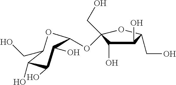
C1(O)C(O)C(O)C(OC2(CO)C(O)C(O)C(CO)O2)OC1CO
